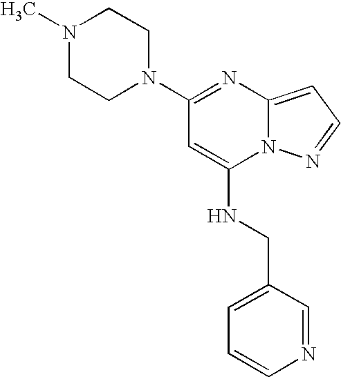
N1(C2=NC3=CC=NN3C(NCC3=CC=CN=C3)=C2)CCN(C)CC1
